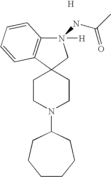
[H].C12(CCN(C3CCCCCC3)CC1)CN(NC(C)=O)([H])C1=C2C=CC=C1
